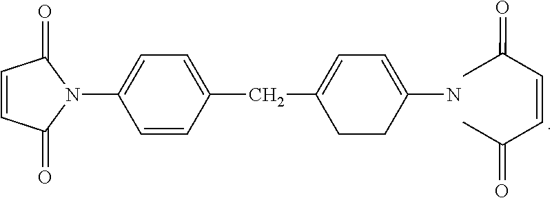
C(C=CC(=O)C)(=O)C.C1=CC(=O)N(C2=CC=C(CC3=CC=C(N)CC3)C=C2)C1=O
